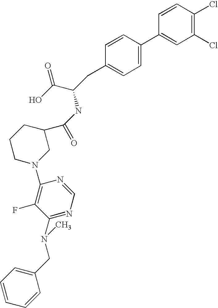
C1=CC(Cl)=C(Cl)C=C1C1=CC=C(CC(C(=O)O)NC(C2CCCN(C3=C(F)C(N(CC4=CC=CC=C4)C)=NC=N3)C2)=O)C=C1
